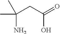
C(N)(CC(O)=O)(C)C
